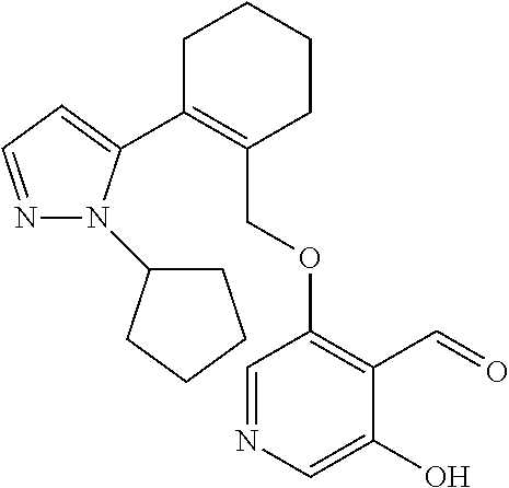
C1C(C2=CC=NN2C2CCCC2)=C(COC2=C(C=O)C(O)=CN=C2)CCC1
